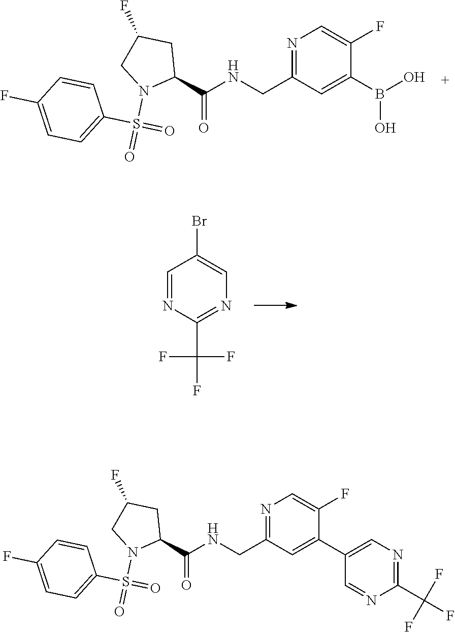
N1=C(CNC(C2CC(F)CN2S(=O)(C2=CC=C(F)C=C2)=O)=O)C=C(B(O)O)C(F)=C1.C1=NC(C(F)(F)F)=NC=C1Br.N1=C(CNC(C2CC(F)CN2S(=O)(C2=CC=C(F)C=C2)=O)=O)C=C(C2=CN=C(C(F)(F)F)N=C2)C(F)=C1
